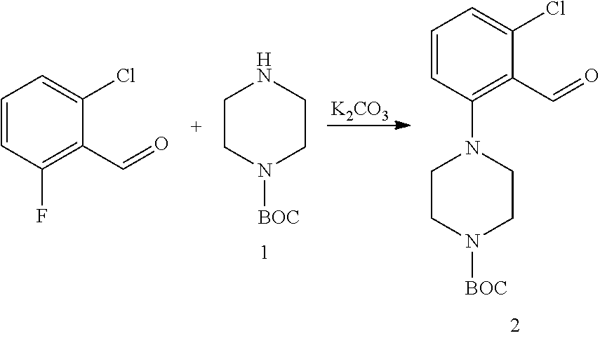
C1CN([BOC])CCN1.[K2CO3].C1CN([BOC])CCN1C1=C(C=O)C(Cl)=CC=C1.C1=CC(F)=C(C=O)C(Cl)=C1
